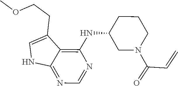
C12=NC=NC(NC3CCCN(C(C=C)=O)C3)=C1C(CCOC)=CN2
